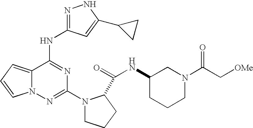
N1=C(NC2=NC(N3CCCC3C(=O)NC3CCCN(C(C[OMe])=O)C3)=NN3C2=CC=C3)C=C(C2CC2)N1
